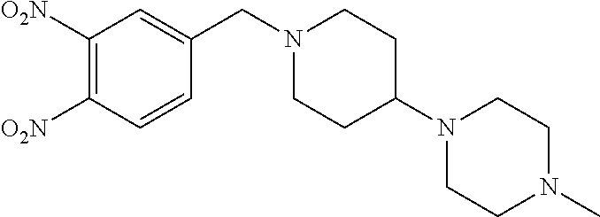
C1([O2N])=C([O2N])C=CC(CN2CCC(N3CCN(C)CC3)CC2)=C1
